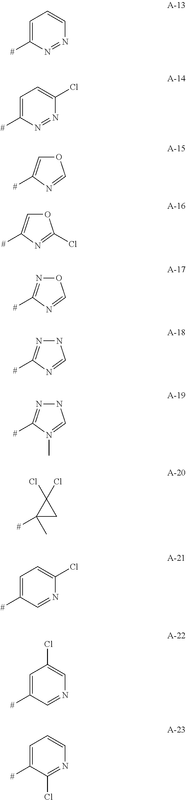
C1=C([#])N=NC=C1.C1=C([#])N=NC(Cl)=C1.O1C=C([#])N=C1.O1C=C([#])N=C1Cl.O1N=C([#])N=C1.N1N=C([#])N=C1.N1N=C([#])N(C)=C1.C1([#])(C)CC1(Cl)Cl.C1=C([#])C=NC(Cl)=C1.C1=C([#])C=NC=C1Cl.C1=C([#])C(Cl)=NC=C1
